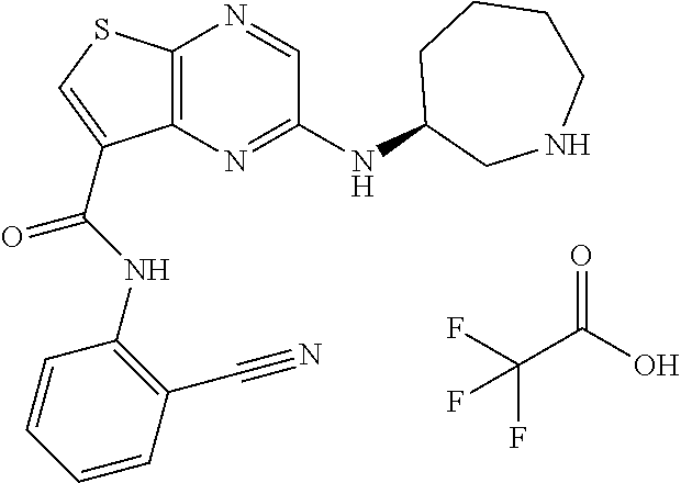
C12=C(N=C(NC3CNCCCC3)C=N1)C(C(NC1=C(C#N)C=CC=C1)=O)=CS2.O=C(O)C(F)(F)F
